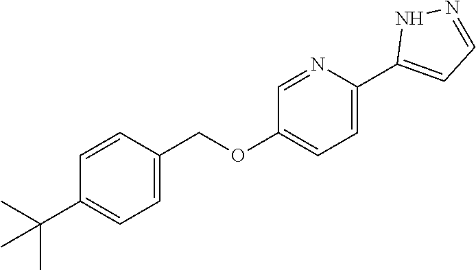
C1=NC(C2=CC=NN2)=CC=C1OCC1=CC=C(C(C)(C)C)C=C1
